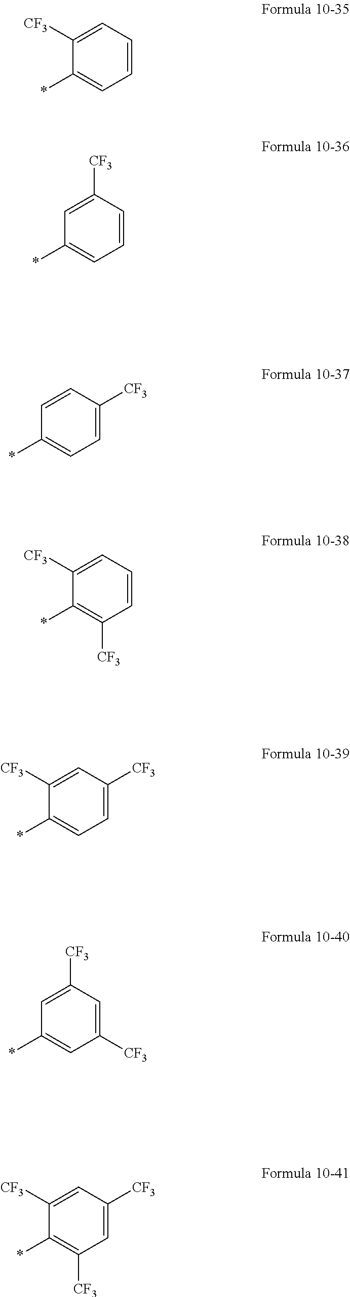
*C1=CC=CC=C1[CF3].*C1=CC=CC([CF3])=C1.*C1=CC=C([CF3])C=C1.*C1=C([CF3])C=CC=C1[CF3].*C1=CC=C([CF3])C=C1[CF3].*C1=CC([CF3])=CC([CF3])=C1.*C1=C([CF3])C=C([CF3])C=C1[CF3]
